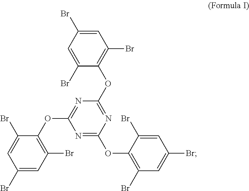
C1=C(Br)C=C(Br)C(OC2=NC(OC3=C(Br)C=C(Br)C=C3Br)=NC(OC3=C(Br)C=C(Br)C=C3Br)=N2)=C1Br
